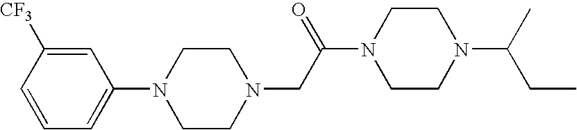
C1=C([CF3])C=CC=C1N1CCN(CC(N2CCN(C(CC)C)CC2)=O)CC1
